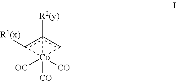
[R2(y)]c12c[Co]1([CO])([OC])([CO])c2[R1(x)]
